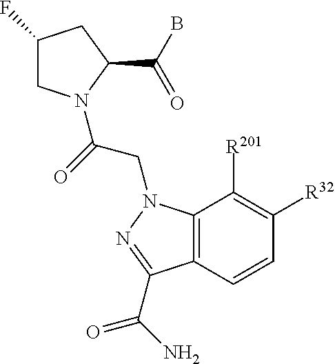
C1(F)CN(C(=O)CN2C3=C(C=CC([R32])=C3[R201])C(C(=O)N)=N2)C(C(B)=O)C1
